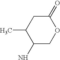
C1(N)COC(=O)CC1C
